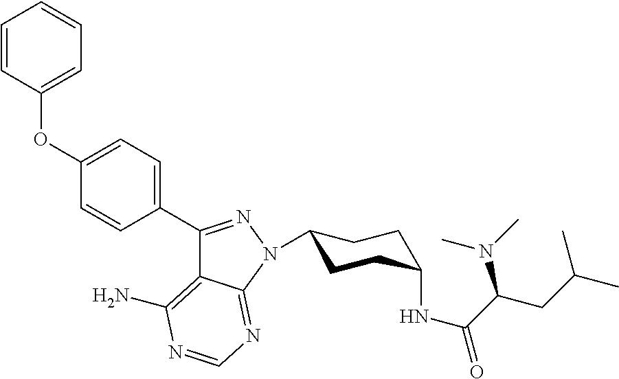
C1(C2=NN(C3CCC(NC(C(N(C)C)CC(C)C)=O)CC3)C3=NC=NC(N)=C23)=CC=C(OC2=CC=CC=C2)C=C1
